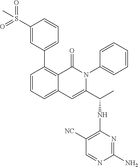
C1=CC=C2C(=C1C1=CC=CC(S(=O)(=O)C)=C1)C(=O)N(C1=CC=CC=C1)C(C(C)NC1=C([NC])C=NC(N)=N1)=C2
